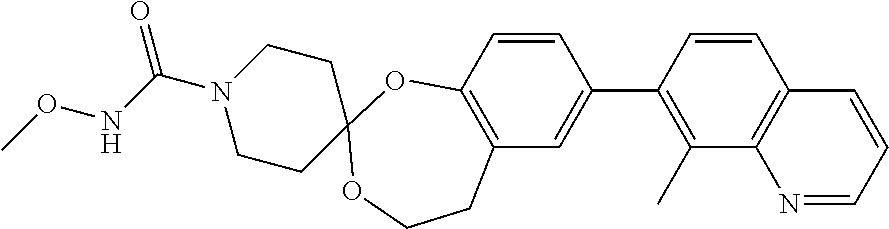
C12=C(C=CC(C3=C(C)C4=C(C=C3)C=CC=N4)=C1)OC1(OCC2)CCN(C(NOC)=O)CC1
